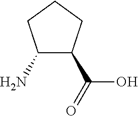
C1(N)C(C(=O)O)CCC1
